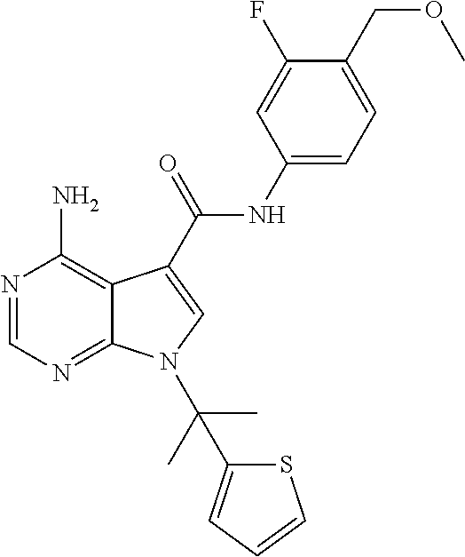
N1=CN=C2C(=C1N)C(C(NC1=CC=C(COC)C(F)=C1)=O)=CN2C(C)(C)C1=CC=CS1
